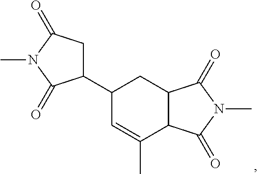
C1(C2C=C(C)C3C(C2)C(=O)N(C)C3=O)CC(=O)N(C)C1=O
